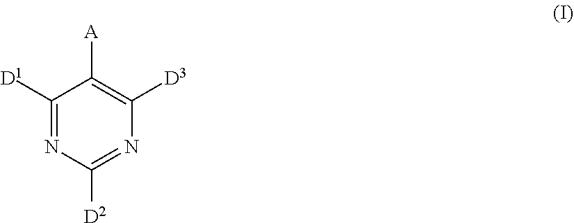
C1([D1])=NC([D2])=NC([D3])=C1[A]
